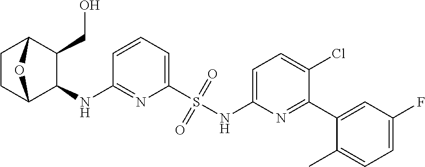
C1(S(NC2=CC=C(Cl)C(C3=CC(F)=CC=C3C)=N2)(=O)=O)=CC=CC(NC2C(CO)C3CCC2O3)=N1
